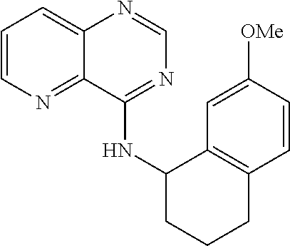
C1=CN=C2C(=C1)N=CN=C2NC1CCCC2=C1C=C([OMe])C=C2
